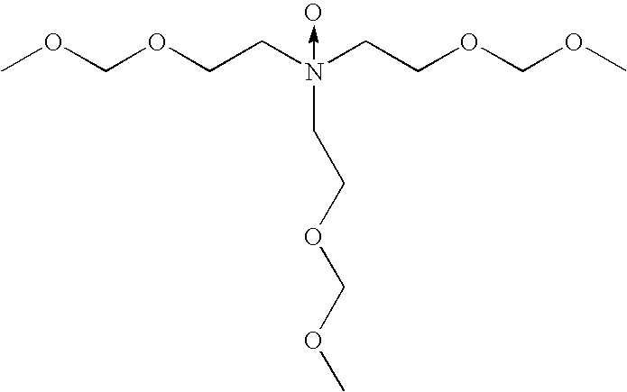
COCOCCN(CCOCOC)(->O)CCOCOC
